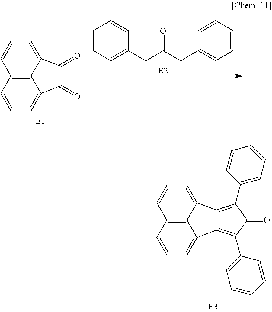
C1(=O)C(=O)C2=CC=CC3=C2C1=CC=C3.[E1].C1=CC=C(CC(=O)CC2=CC=CC=C2)C=C1.[E2].C12=C(C3=CC=CC=C3)C(=O)C(C3=CC=CC=C3)=C1C1=CC=CC3=C1C2=CC=C3
